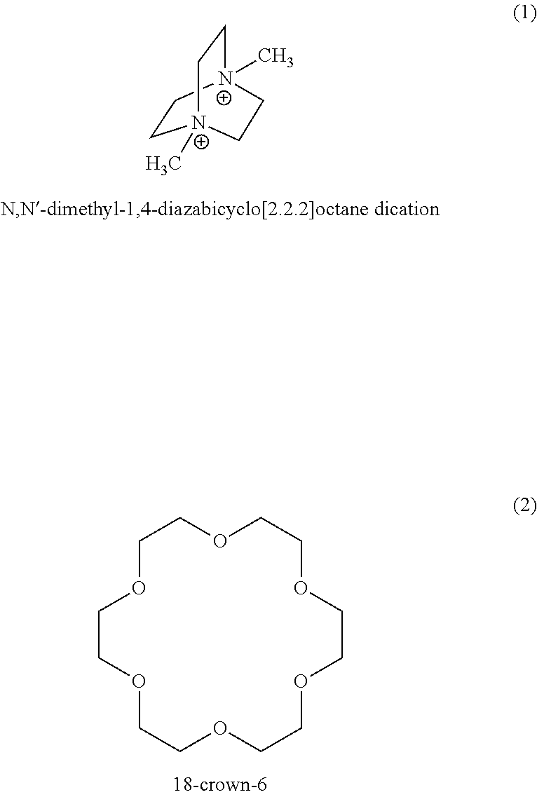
C1C[N+]2(C)CC[N+]1(C)CC2.C1COCCOCCOCCOCCOCCO1
